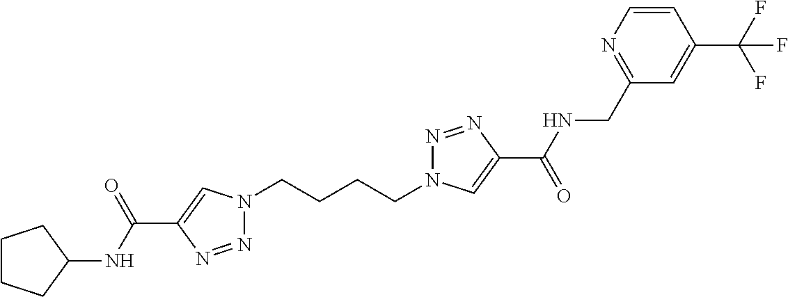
N1(CCCCN2N=NC(C(=O)NCC3=NC=CC(C(F)(F)F)=C3)=C2)N=NC(C(NC2CCCC2)=O)=C1
